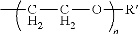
CCCO[R]
